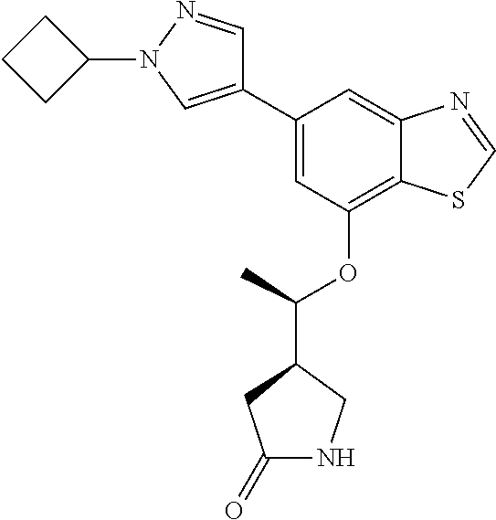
C1(C2=CN(C3CCC3)N=C2)=CC(OC(C2CC(=O)NC2)C)=C2C(=C1)N=CS2
